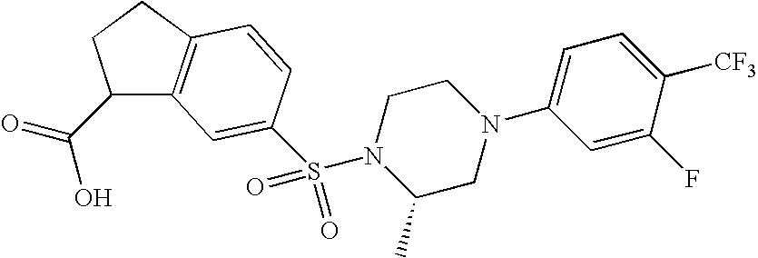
C1(C(=O)O)C2=C(CC1)C=CC(S(N1C(C)CN(C3=CC=C([CF3])C(F)=C3)CC1)(=O)=O)=C2
